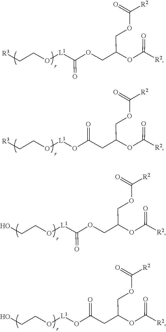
C([R2])(=O)OCC(COC([L1]OCC[R3])=O)OC([R2])=O.C([R2])(=O)OCC(CC(O[L1]OCC[R3])=O)OC([R2])=O.C([R2])(=O)OCC(COC([L1]OCCO)=O)OC([R2])=O.C([R2])(=O)OCC(CC(O[L1]OCCO)=O)OC([R2])=O
